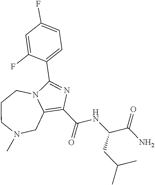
C1(C(NC(CC(C)C)C(=O)N)=O)=C2CN(C)CCCN2C(C2=CC=C(F)C=C2F)=N1
